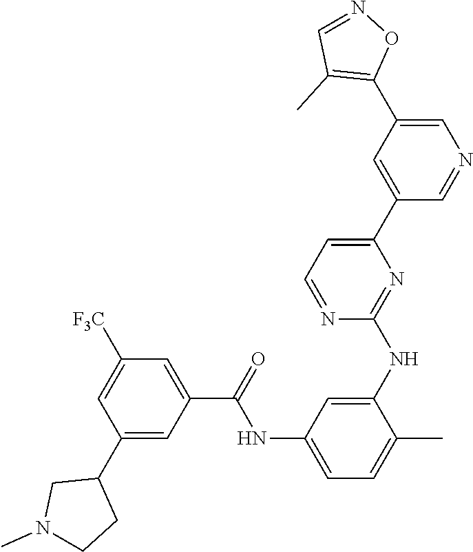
C1=C(C2=C(C)C=NO2)C=C(C2=CC=NC(NC3=CC(NC(C4=CC([F3C])=CC(C5CN(C)CC5)=C4)=O)=CC=C3C)=N2)C=N1
